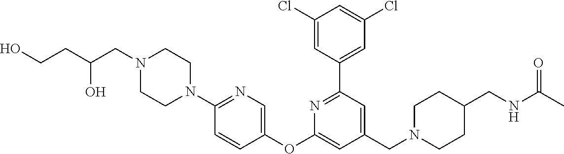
C1(Cl)=CC(C2=NC(OC3=CN=C(N4CCN(CC(CCO)O)CC4)C=C3)=CC(CN3CCC(CNC(C)=O)CC3)=C2)=CC(Cl)=C1
